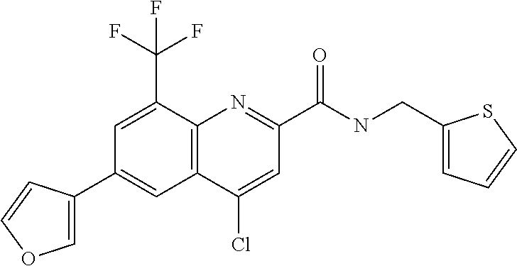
C12=C(N=C(C(NCC3=CC=CS3)=O)C=C1Cl)C(C(F)(F)F)=CC(C1=COC=C1)=C2
